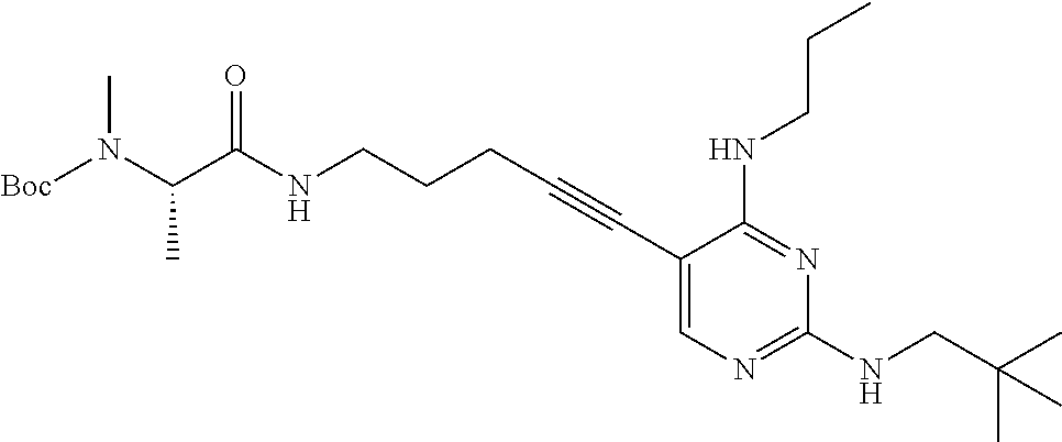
C(C(NCCCC#CC1=CN=C(NCC(C)(C)C)N=C1NCCC)=O)(N([Boc])C)C
